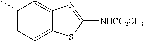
C1(C)=CC=C2C(=C1)N=C([NHCO2CH3])S2
